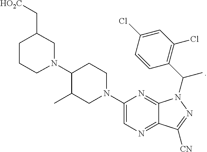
N1(C2C(C)CN(C3=CN=C4C(=N3)N(C(C3=C(Cl)C=C(Cl)C=C3)C)N=C4[CN])CC2)CC(C[HO2C])CCC1
